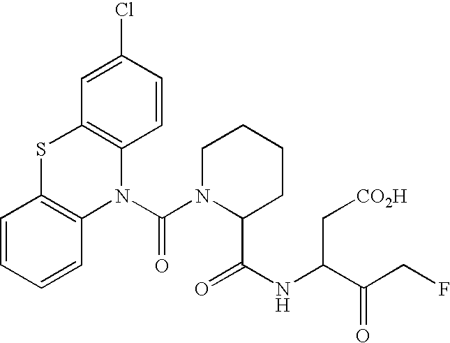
C1=CC=CC2=C1SC1=C(N2C(N2C(C(NC(C(CF)=O)C[CO2H])=O)CCCC2)=O)C=CC(Cl)=C1
